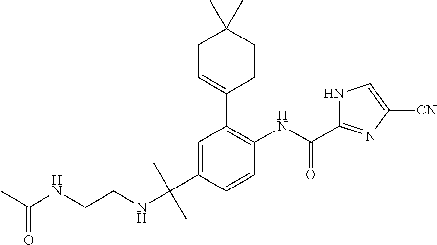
C1=C(C(NCCNC(C)=O)(C)C)C=CC(NC(C2=NC([CN])=CN2)=O)=C1C1=CCC(C)(C)CC1
